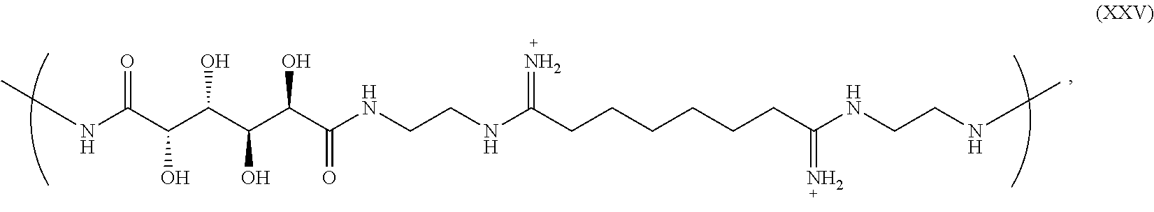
N(C(C(C(C(C(C(NCCNC(CCCCCCC(NCCNC)=N)=N)=O)O)O)O)O)=O)C
